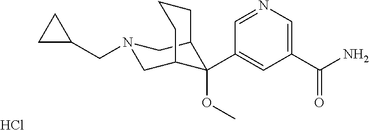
C1(C(N)=O)=CN=CC(C2(OC)C3CN(CC4CC4)CC2CCC3)=C1.Cl
